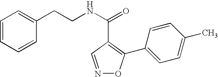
C1=CC=CC(CCNC(=O)C2=C(C3=CC=C(C)C=C3)ON=C2)=C1
